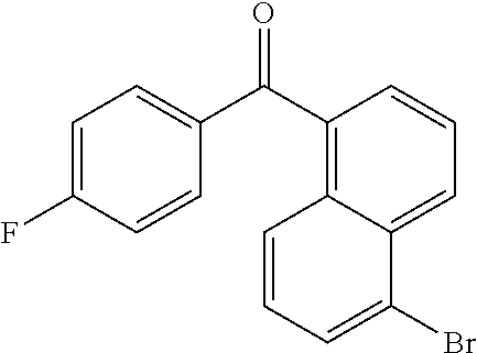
C1=C(F)C=CC(C(C2=C3C(=CC=C2)C(Br)=CC=C3)=O)=C1
